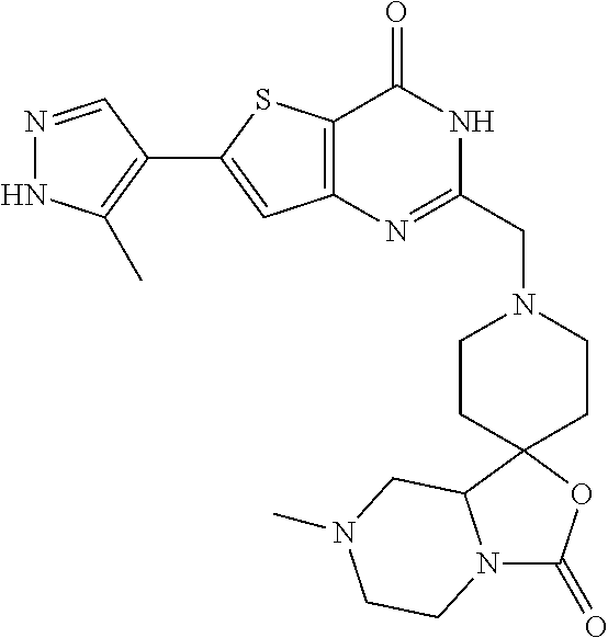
N1=CC(C2=CC3=C(S2)C(=O)NC(CN2CCC4(CC2)C2N(C(=O)O4)CCN(C)C2)=N3)=C(C)N1
